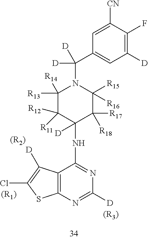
C12=C(N=C([D])N=C1NC1([D])C([R17])([R18])C([R15])([R16])N(C([D])(C3=CC([D])=C(F)C([CN])=C3)[D])C([R13])([R14])C1([R11])[R12])SC(Cl)=C2[D].[(R3)].[(R1)].[(R2)]
